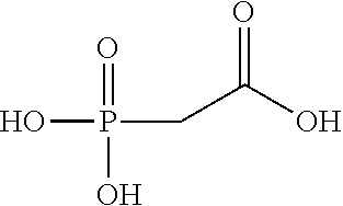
OP(CC(O)=O)(=O)O
